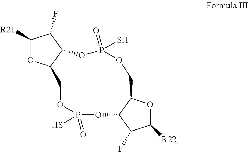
[R21]C1OC2C(C1F)OP(S)(=O)OCC1OC([R22])C(F)C1OP(S)(=O)OC2
